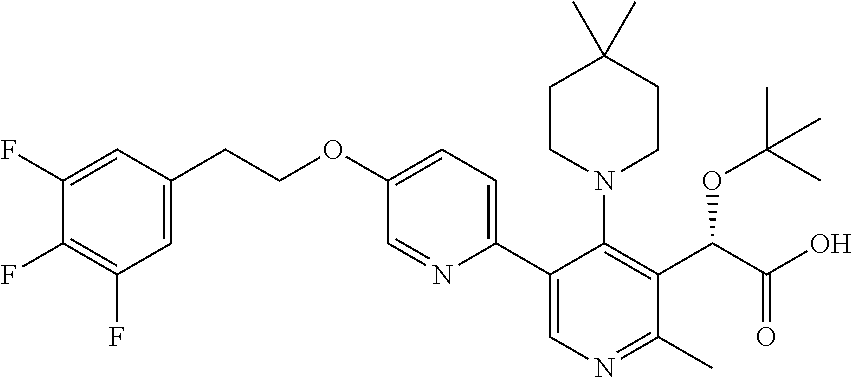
C(COC1=CC=C(C2=CN=C(C)C(C(C(O)=O)OC(C)(C)C)=C2N2CCC(C)(C)CC2)N=C1)C1=CC(F)=C(F)C(F)=C1
